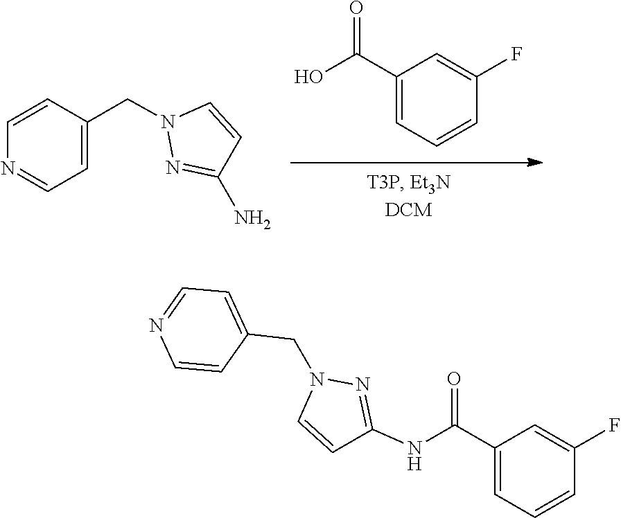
N1(CC2=CC=NC=C2)N=C(N)C=C1.C1=C(C(O)=O)C=C(F)C=C1.C1=NC=CC(CN2C=CC(NC(C3=CC=CC(F)=C3)=O)=N2)=C1
